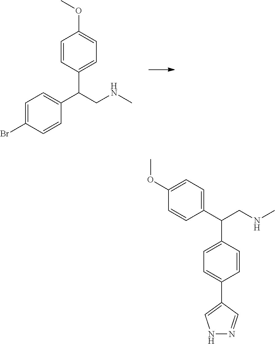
C1(Br)=CC=C(C(CNC)C2=CC=C(OC)C=C2)C=C1.C1=CC(C(CNC)C2=CC=C(C3=CNN=C3)C=C2)=CC=C1OC
